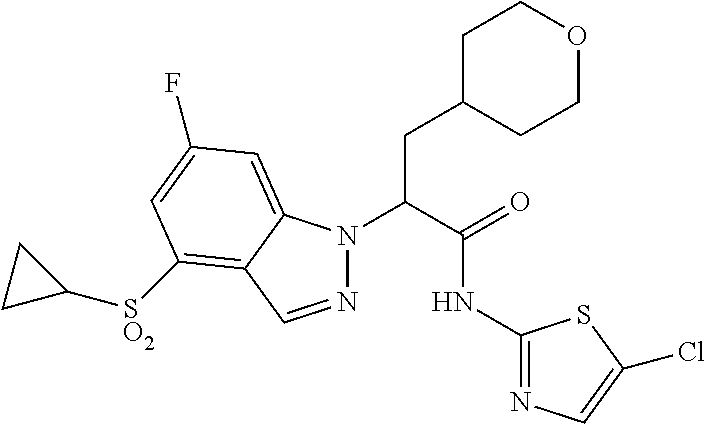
C(C(=O)NC1=NC=C(Cl)S1)(CC1CCOCC1)N1N=CC2=C([SO2]C3CC3)C=C(F)C=C12
